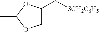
CC1OCC(C[SCH2C6H5])O1
